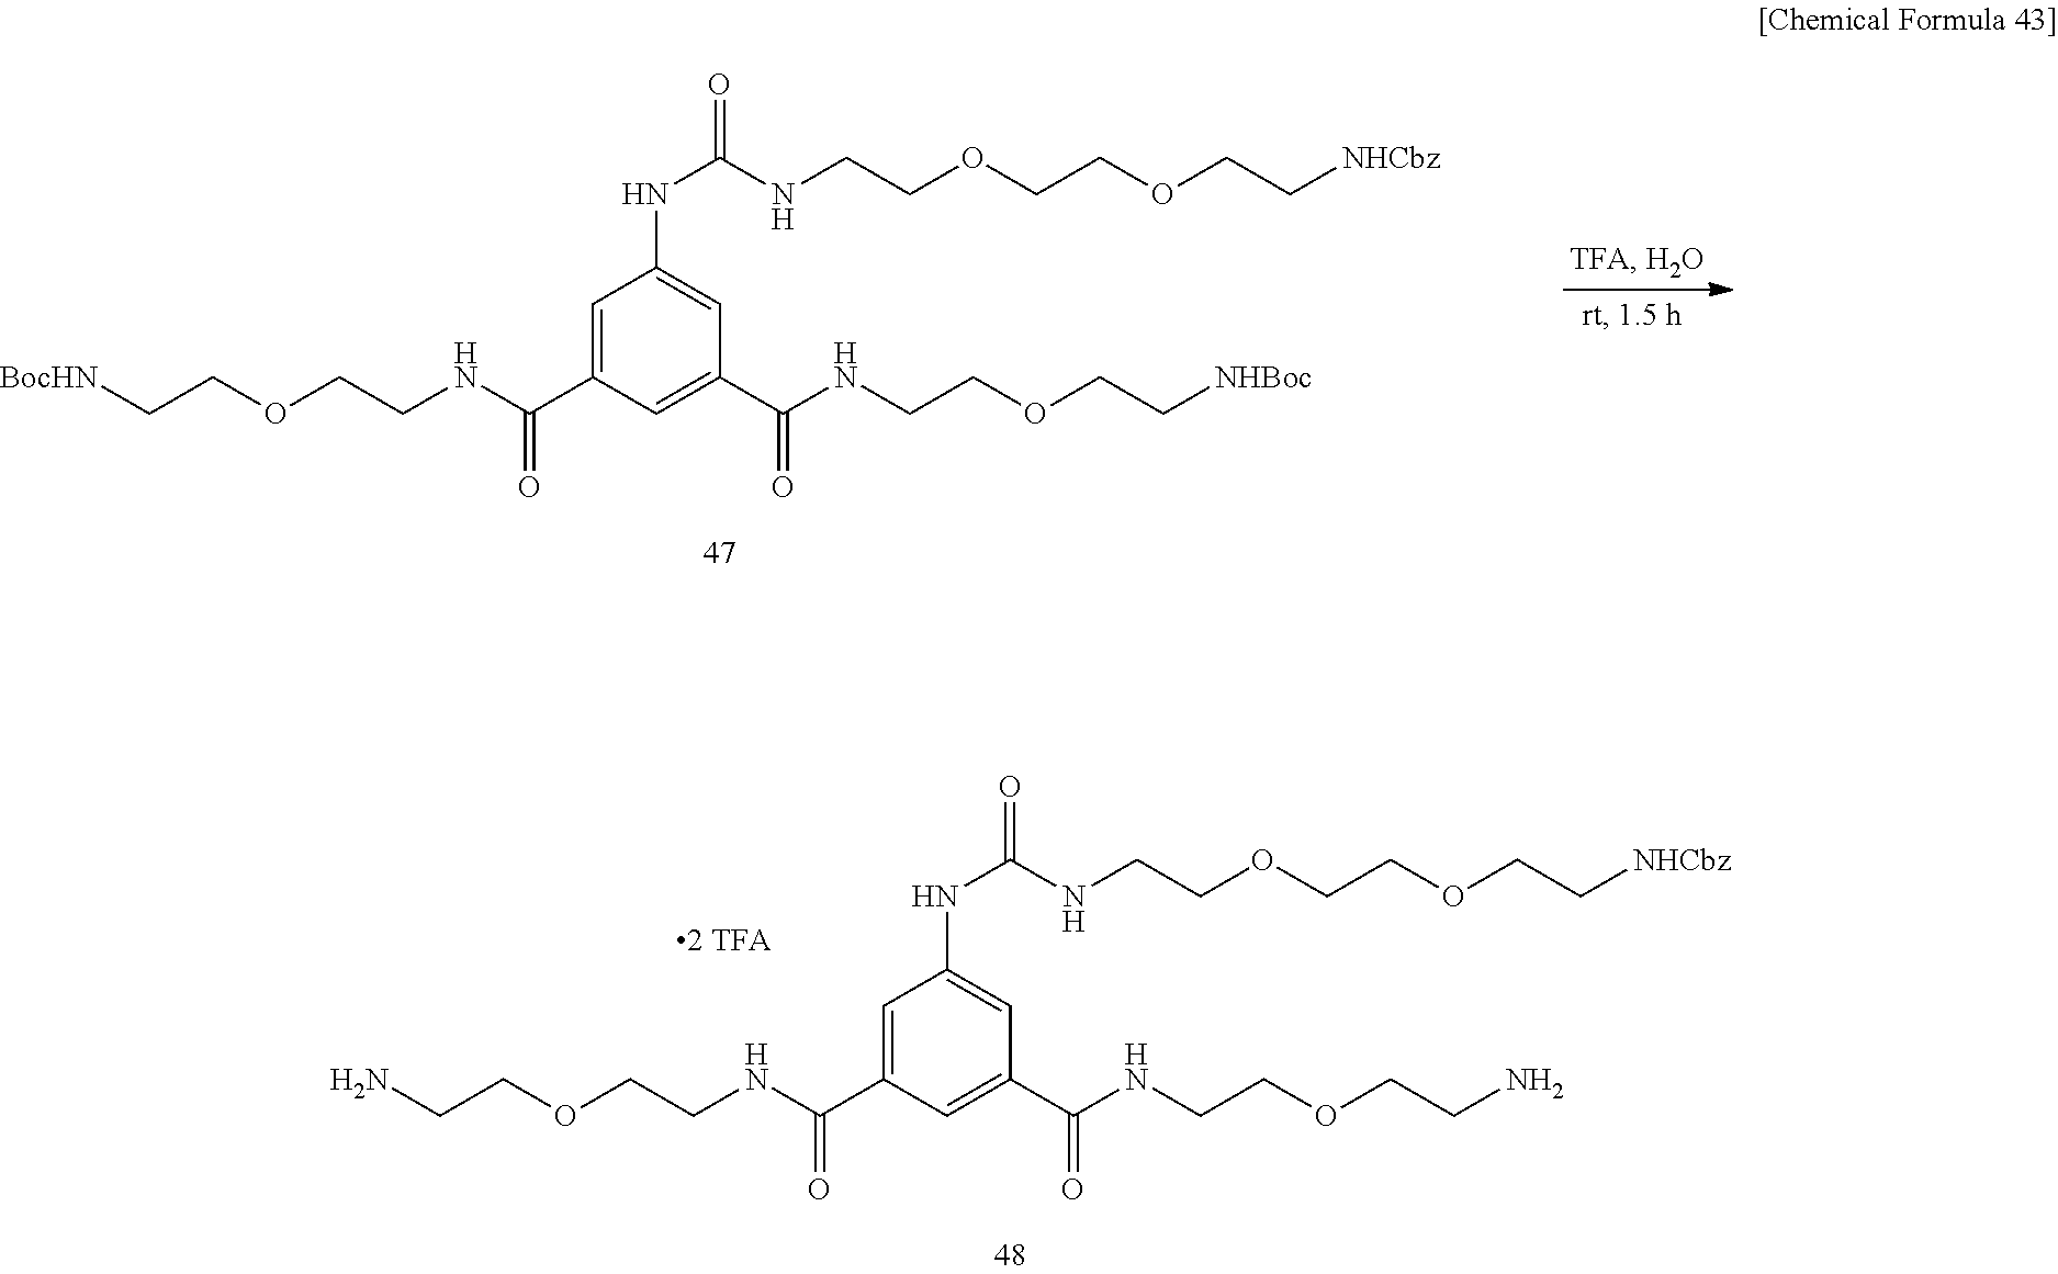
C1=C(C(NCCOCCN)=O)C=C(C(NCCOCCN)=O)C=C1NC(=O)NCCOCCOCC[NHCbz].C1=C(C(NCCOCC[BocHN])=O)C=C(C(NCCOCC[NHBoc])=O)C=C1NC(=O)NCCOCCOCC[NHCbz]
